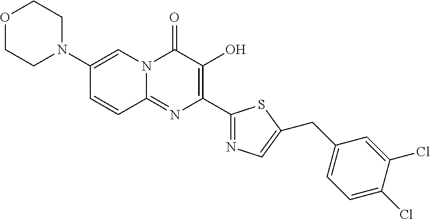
O1CCN(C2=CN3C(=NC(C4=NC=C(CC5=CC=C(Cl)C(Cl)=C5)S4)=C(O)C3=O)C=C2)CC1
